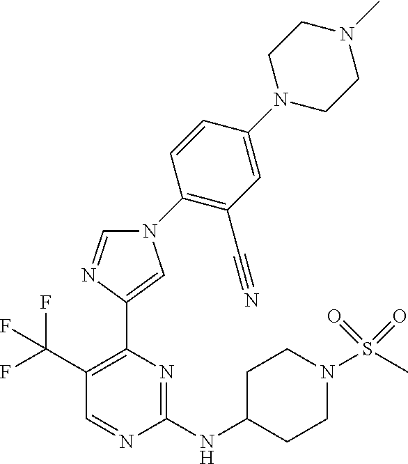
C1(NC2CCN(S(C)(=O)=O)CC2)=NC(C2=CN(C3=C(C#N)C=C(N4CCN(C)CC4)C=C3)C=N2)=C(C(F)(F)F)C=N1
